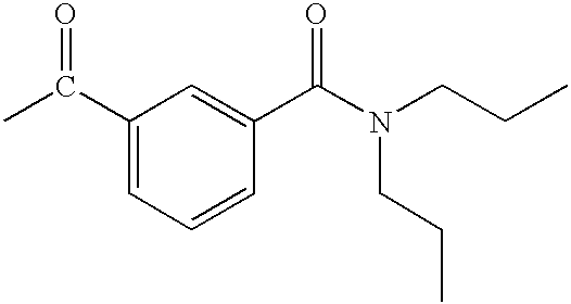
C1(C(C)=O)=CC=CC(C(N(CCC)CCC)=O)=C1
